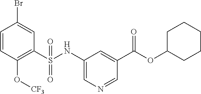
C1=CC(O[CF3])=C(S(NC2=CN=CC(C(=O)OC3CCCCC3)=C2)(=O)=O)C=C1Br
